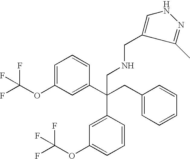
C1=C(OC(F)(F)F)C=C(C(CC2=CC=CC=C2)(C2=CC(OC(F)(F)F)=CC=C2)CNCC2=CNN=C2C)C=C1
